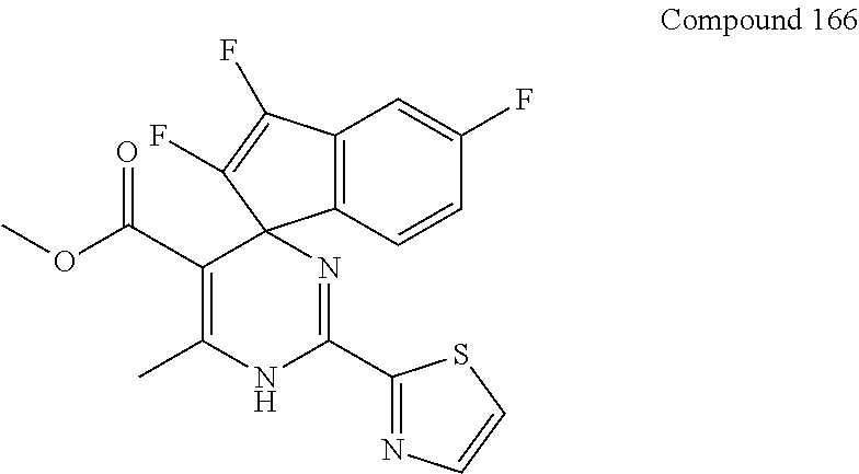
C12=C(C(F)=C(F)C13N=C(C1=NC=CS1)NC(C)=C3C(=O)OC)C=C(F)C=C2
